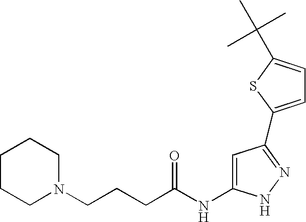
C1CCN(CCCC(NC2=CC(C3=CC=C(C(C)(C)C)S3)=NN2)=O)CC1
